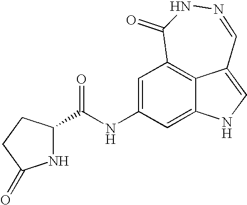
C1=C(NC(=O)C2NC(=O)CC2)C=C2NC=C3C2=C1C(=O)NN=C3
